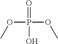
O=P(O)(OC)OC
